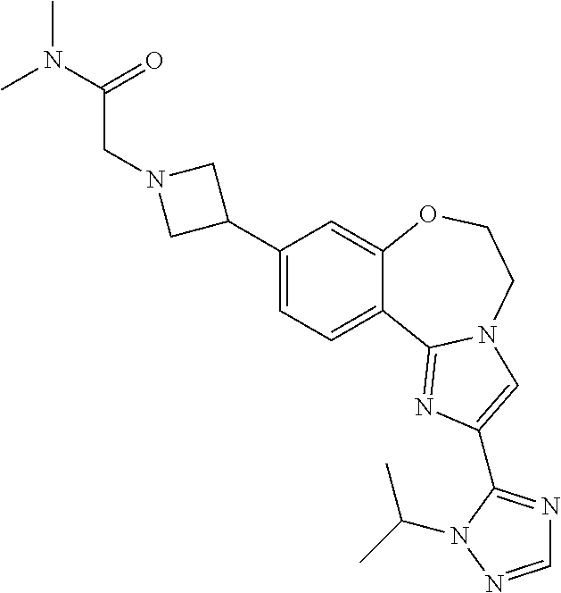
C1(C2CN(CC(=O)N(C)C)C2)=CC=C2C(=C1)OCCN1C2=NC(C2=NC=NN2C(C)C)=C1
